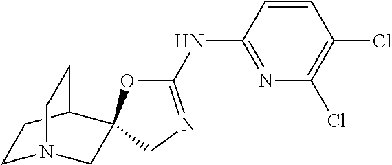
C1N2CC3(C(C1)CC2)OC(NC1=NC(Cl)=C(Cl)C=C1)=NC3
